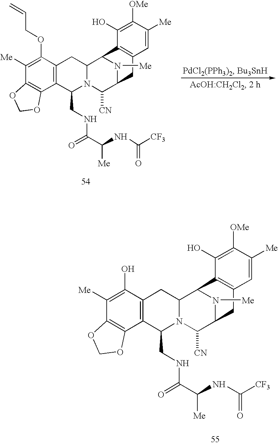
C12=C(C(O)=C([Me])C3=C1OCO3)CC1N(C2CNC(=O)C(NC([CF3])=O)[Me])C([CN])C2N([Me])C1C1=C(C2)C=C([Me])C([OMe])=C1O.C12=C(C(OCC=C)=C([Me])C3=C1OCO3)CC1N(C2CNC(=O)C(NC([CF3])=O)[Me])C([CN])C2N([Me])C1C1=C(C2)C=C([Me])C([OMe])=C1O
